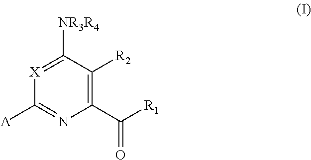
C1([A])=NC(C(=O)[R1])=C([R2])C([NR3R4])=[X]1
